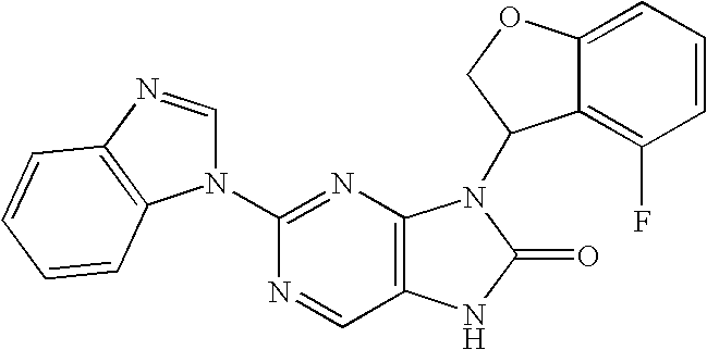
C1(N2C=NC3=C2C=CC=C3)=NC2=C(C=N1)NC(=O)N2C1C2=C(F)C=CC=C2OC1
